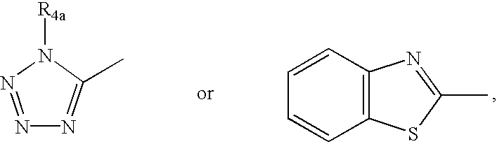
N1=NN([R4a])C(C)=N1.C1=CC2=C(C=C1)SC(C)=N2
